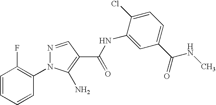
C1=CC=CC(N2N=CC(C(NC3=CC(C(NC)=O)=CC=C3Cl)=O)=C2N)=C1F
